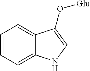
C1=CC=C2C(=C1)C(O[Glu])=CN2
